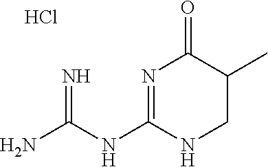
Cl.NC(NC1=NC(=O)C(C)CN1)=N
